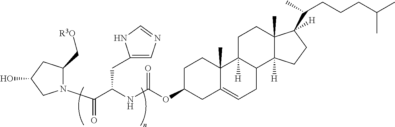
C1C(OC(NC(C(N2C(C[R3O])CC(O)C2)=O)CC2=CN=CN2)=O)CC2=CCC3C([H])(C2(C)C1)CCC1(C)C3([H])CCC1(C(C)CCCC(C)C)[H]
